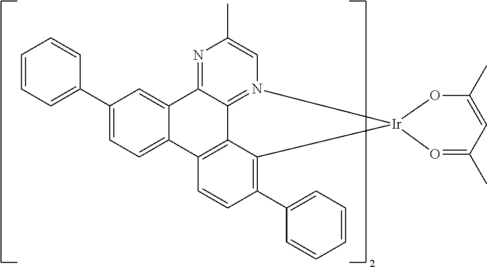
C1(C2=CC=CC=C2)=CC=C2C(=C1)C1=NC(C)=CN3=C1C1=C2C=CC(C2=CC=CC=C2)=C1[Ir]31O=C(C)C=C(C)O1
